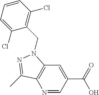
N1=CC(C(=O)O)=CC2=C1C(C)=NN2CC1=C(Cl)C=CC=C1Cl
